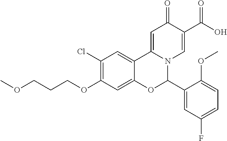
C1(Cl)=C(OCCCOC)C=C2C(=C1)C1=CC(=O)C(C(O)=O)=CN1C(C1=CC(F)=CC=C1OC)O2
